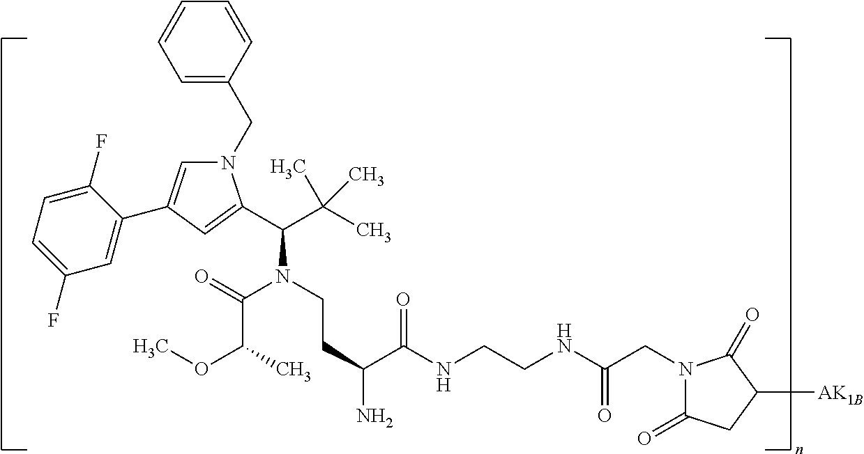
N1(CC2=CC=CC=C2)C=C(C2=CC(F)=CC=C2F)C=C1C(C(C)(C)C)N(C(C(OC)C)=O)CCC(C(=O)NCCNC(=O)CN1C(=O)CC([AK1B])C1=O)N
